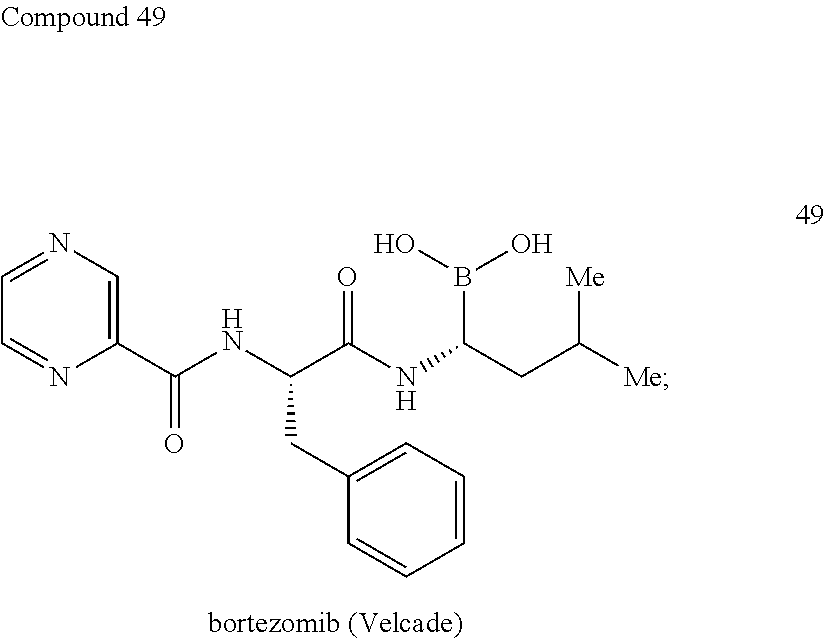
C1=NC(C(NC(C(NC(CC([Me])[Me])B(O)O)=O)CC2=CC=CC=C2)=O)=CN=C1
